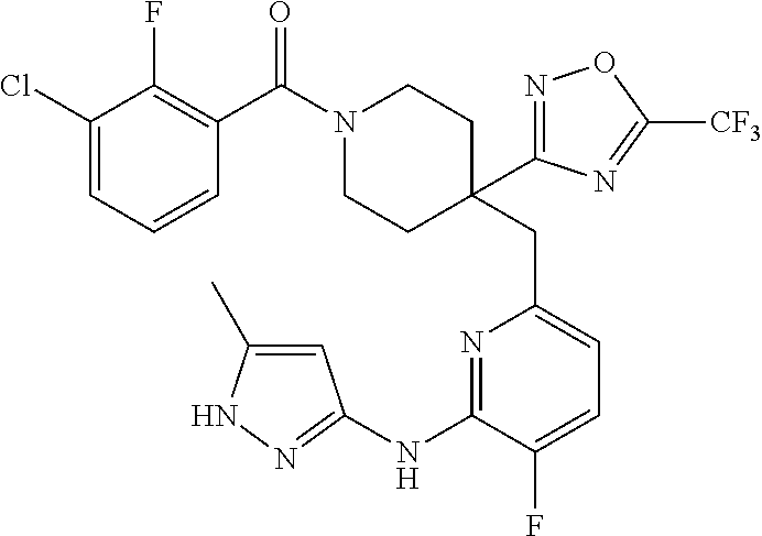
C1(Cl)=CC=CC(C(=O)N2CCC(CC3=CC=C(F)C(NC4=NNC(C)=C4)=N3)(C3=NOC([CF3])=N3)CC2)=C1F
